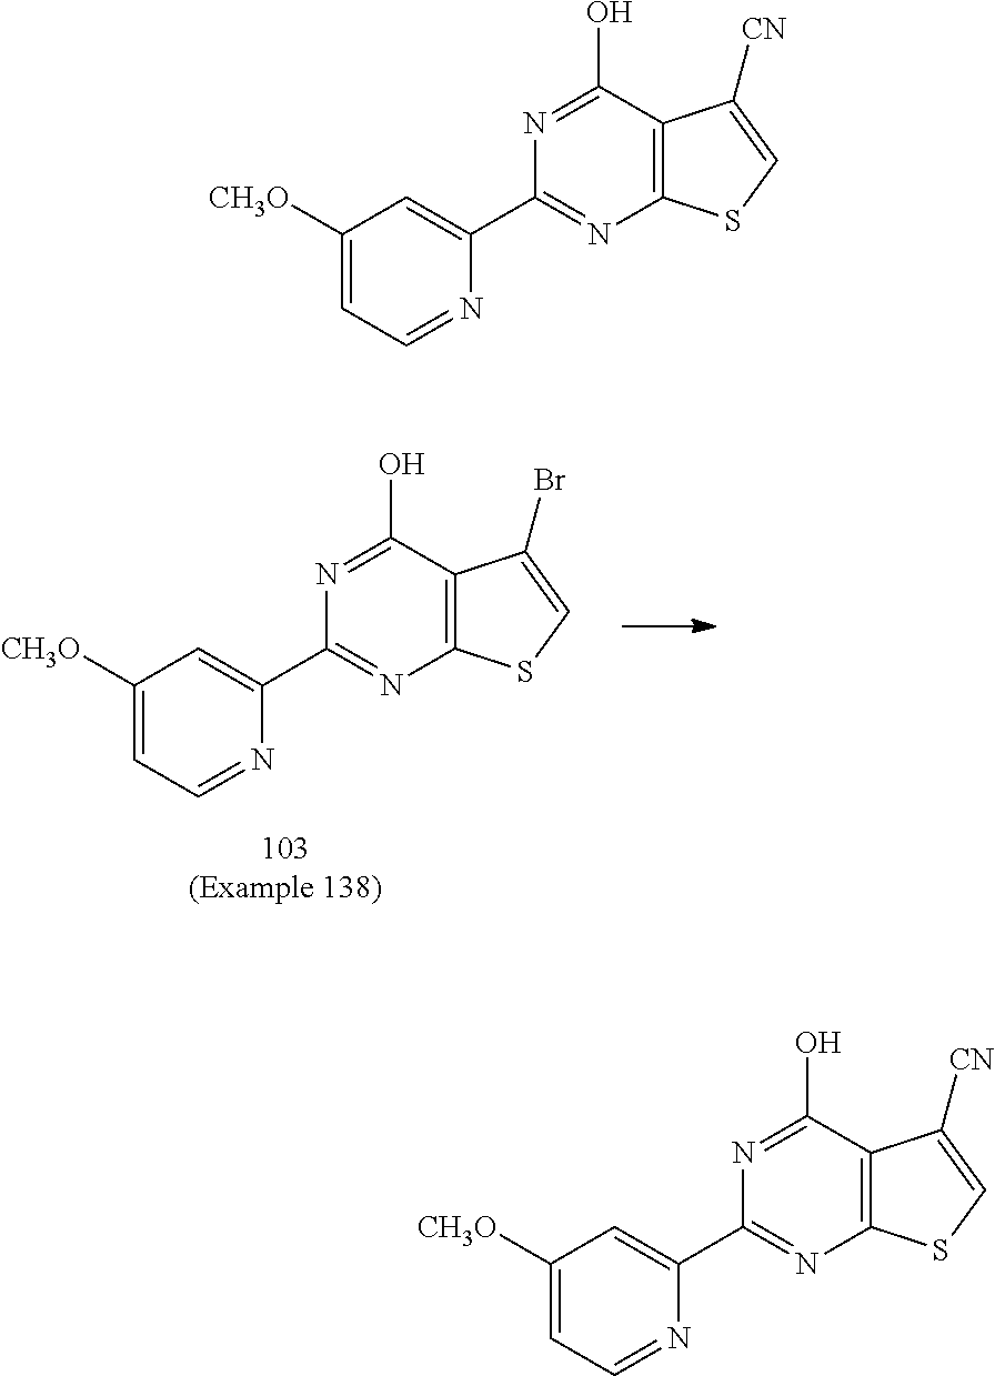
C1(C2=CC([CH3O])=CC=N2)=NC2=C(C(O)=N1)C(Br)=CS2.C1(C2=CC([CH3O])=CC=N2)=NC2=C(C(O)=N1)C([CN])=CS2.C1(C2=CC([CH3O])=CC=N2)=NC2=C(C(O)=N1)C([CN])=CS2
